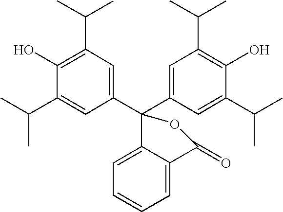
C1(C2(C3=CC(C(C)C)=C(O)C(C(C)C)=C3)OC(=O)C3=CC=CC=C23)=CC(C(C)C)=C(O)C(C(C)C)=C1
